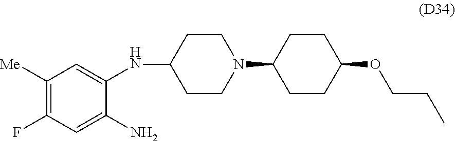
C1([Me])=C(F)C=C(N)C(NC2CCN(C3CCC(OCCC)CC3)CC2)=C1
